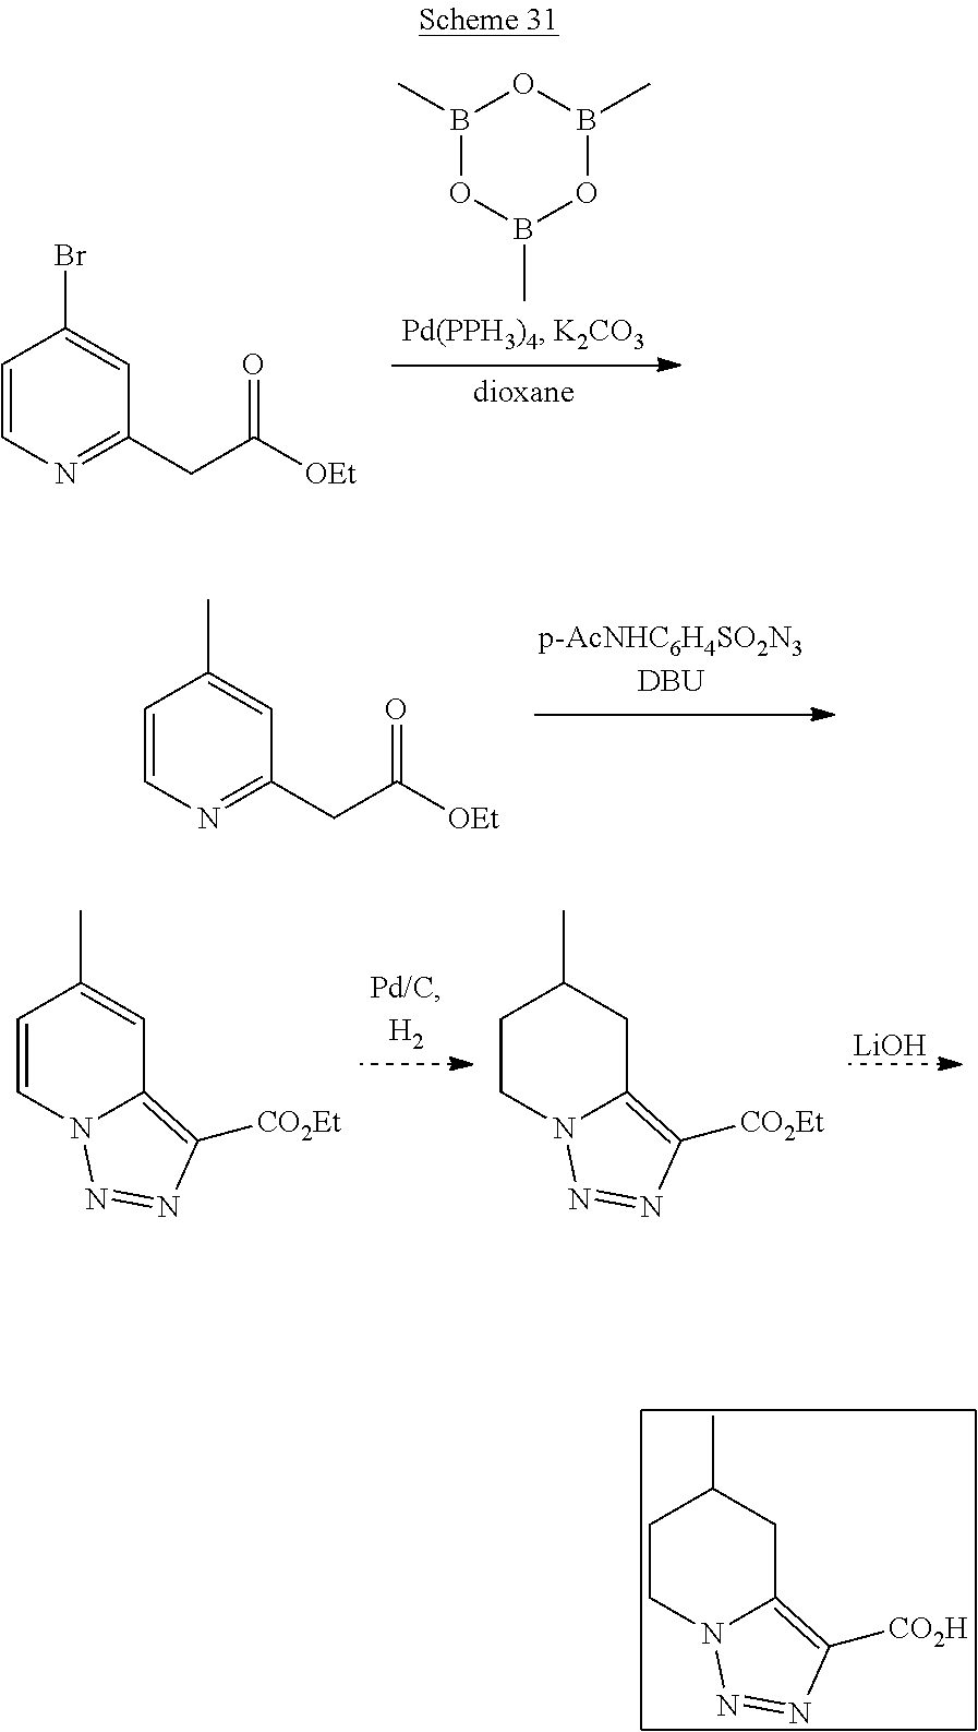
B1(C)OB(C)OB(C)O1.C1=CN=C(CC([OEt])=O)C=C1Br.C1=CN=C(CC([OEt])=O)C=C1C.C1=CN2C(=C([CO2Et])N=N2)C=C1C.C1CN2C(=C([CO2Et])N=N2)CC1C.[LiOH].C1CN2C(=C([CO2H])N=N2)CC1C
